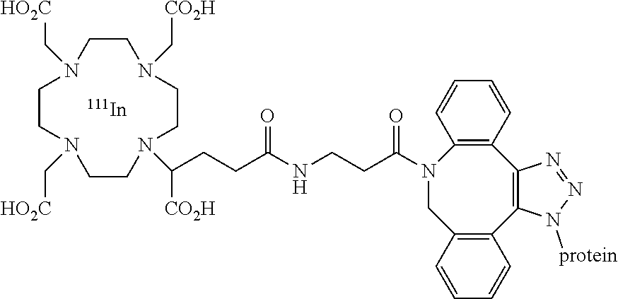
C12=C(C=CC=C1)CN(C(CCNC(CCC([CO2H])N1CCN(C[CO2H])CCN(C[HO2C])CCN(C[HO2C])CC1)=O)=O)C1=C(C3=C2N([protein])N=N3)C=CC=C1.[In]
